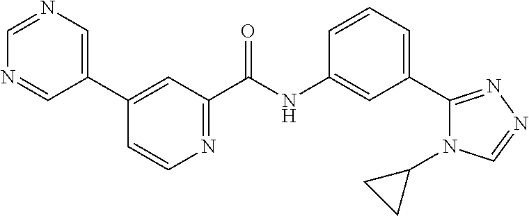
C1(C2=CC(C(NC3=CC(C4=NN=CN4C4CC4)=CC=C3)=O)=NC=C2)=CN=CN=C1
